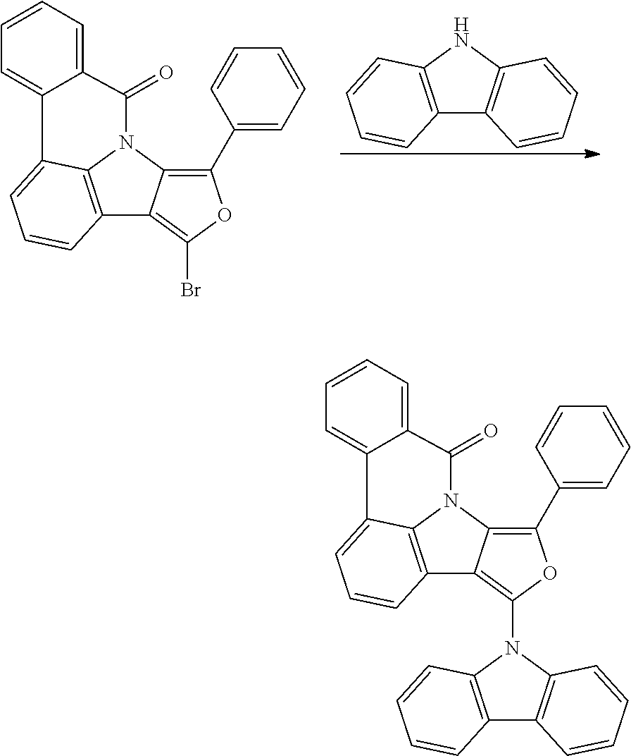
C12=C(NC3=C1C=CC=C3)C=CC=C2.C12=C3N(C4=C(C5=CC=CC=C5)OC(Br)=C14)C(=O)C1=CC=CC=C1C3=CC=C2.C12=C3N(C4=C(C5=CC=CC=C5)OC(N5C6=C(C7=C5C=CC=C7)C=CC=C6)=C14)C(=O)C1=CC=CC=C1C3=CC=C2
